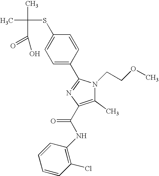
CC(C)(SC1=CC=C(C2=NC(C(NC3=C(Cl)C=CC=C3)=O)=C(C)N2CCOC)C=C1)C(=O)O
